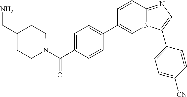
O=C(N1CCC(CN)CC1)C1=CC=C(C2=CN3C(=NC=C3C3=CC=C([CN])C=C3)C=C2)C=C1
